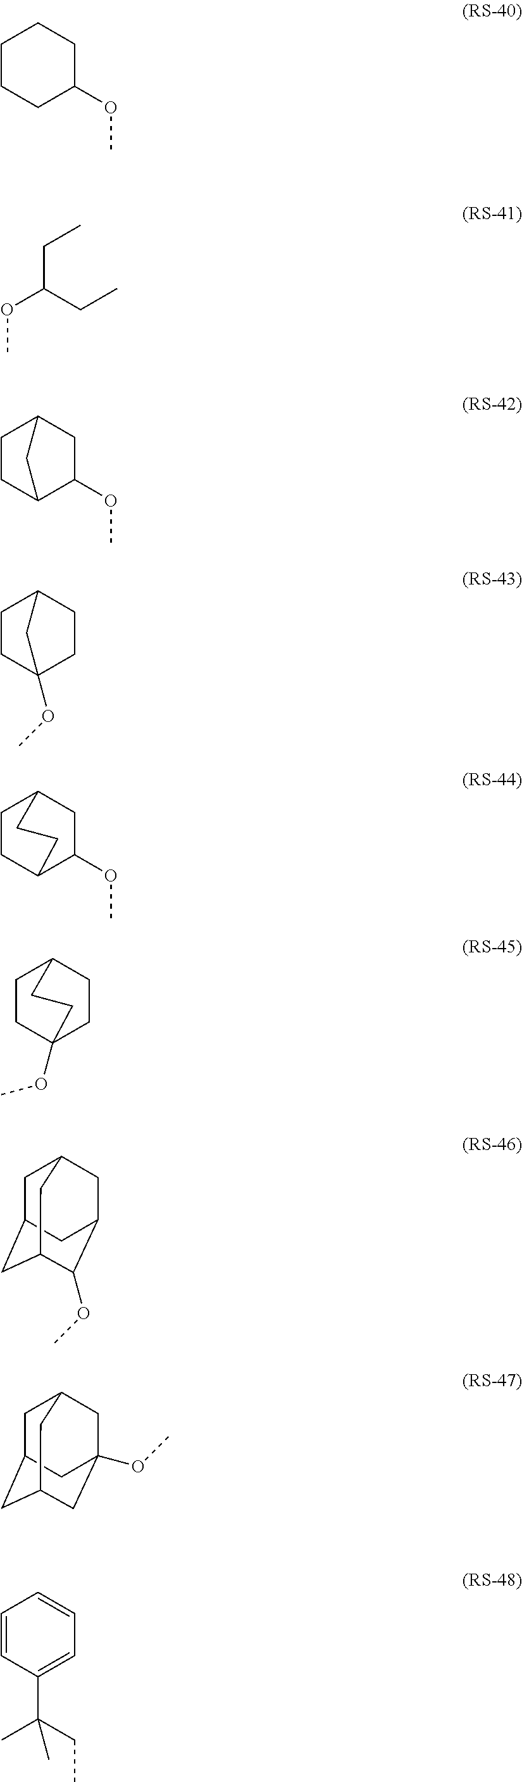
C1CCC(OC)CC1.O(C)C(CC)CC.O(C)C1C2CCC(C1)C2.C1C2(OC)CCC(C1)C2.C1CC2CCC1CC2OC.C1CC2(OC)CCC1CC2.C1C2CC3C(OC)C(CC1C3)C2.C1C2CC3CC(OC)(CC1C3)C2.C1=CC(C(C)(CC)C)=CC=C1
